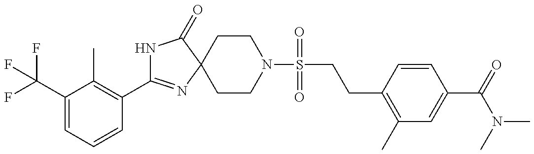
C1(C(F)(F)F)=CC=CC(C2=NC3(C(=O)N2)CCN(S(CCC2=C(C)C=C(C(=O)N(C)C)C=C2)(=O)=O)CC3)=C1C
